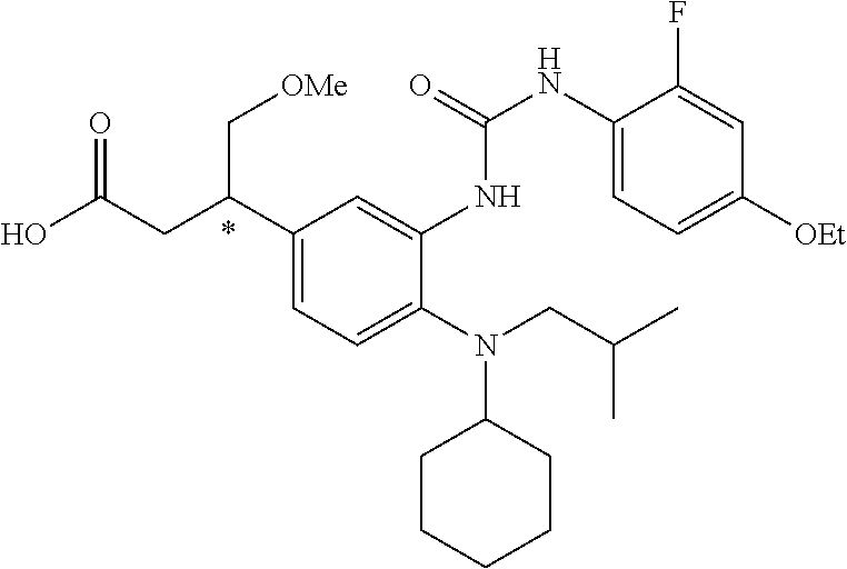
N(C1CCCCC1)(CC(C)C)C1=CC=C(C(CC(O)=O)C[OMe])C=C1NC(=O)NC1=CC=C([OEt])C=C1F
